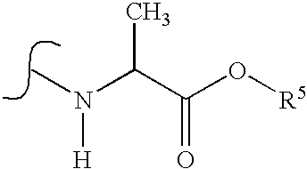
N(C)(C(C(O[R5])=O)C)[H]
